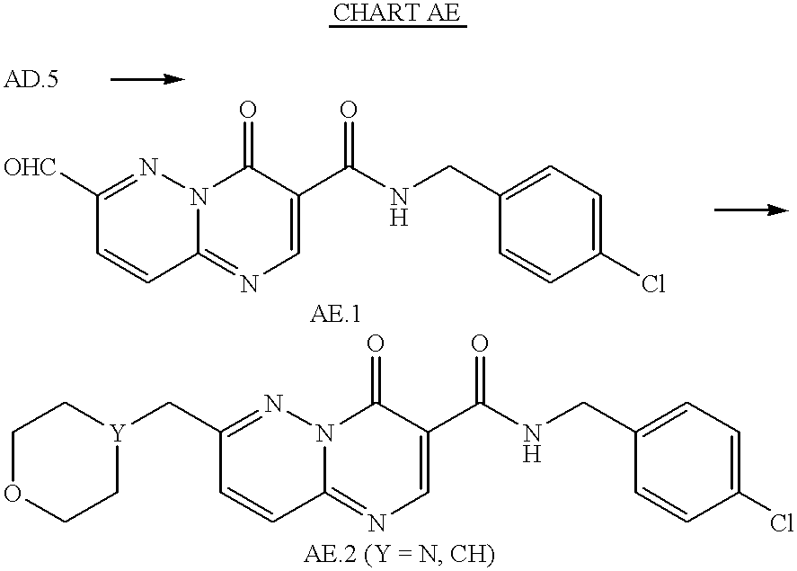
C1=CC2=NC=C(C(NCC3=CC=C(Cl)C=C3)=O)C(=O)N2N=C1[OHC].C1=CC2=NC=C(C(NCC3=CC=C(Cl)C=C3)=O)C(=O)N2N=C1C[Y]1CCOCC1
